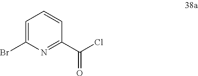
C1=C(Br)N=C(C(Cl)=O)C=C1
